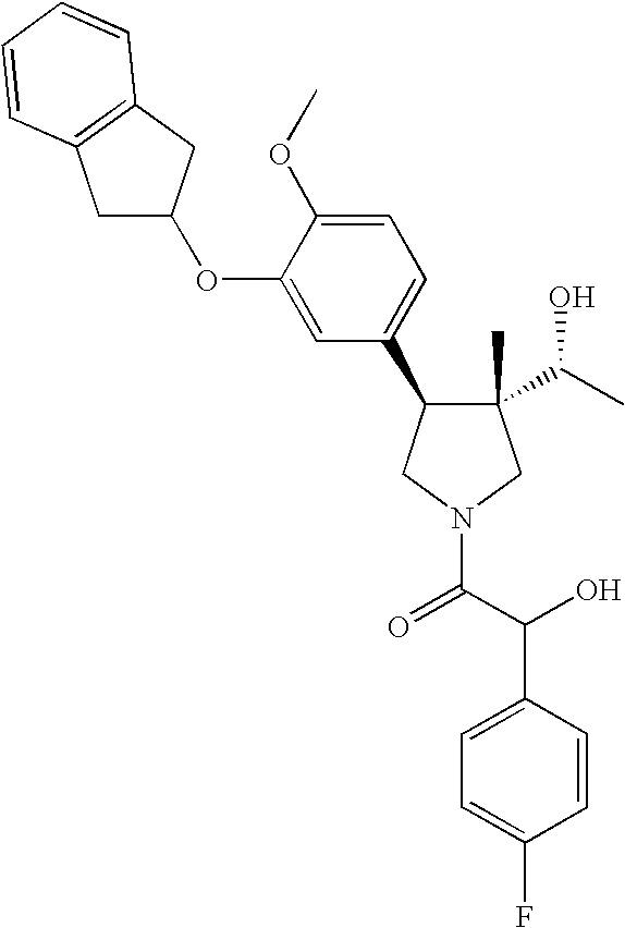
C1(C)(C(C)O)C(C2=CC=C(OC)C(OC3CC4=C(C3)C=CC=C4)=C2)CN(C(C(O)C2=CC=C(F)C=C2)=O)C1
